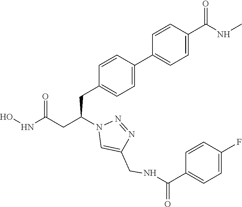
C1(CC(CC(NO)=O)N2C=C(CNC(C3=CC=C(F)C=C3)=O)N=N2)=CC=C(C2=CC=C(C(NC)=O)C=C2)C=C1
